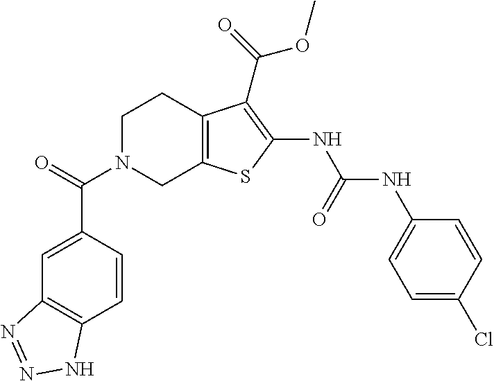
C1=CC(C(=O)N2CC3=C(CC2)C(C(OC)=O)=C(NC(NC2=CC=C(Cl)C=C2)=O)S3)=CC2=C1NN=N2
